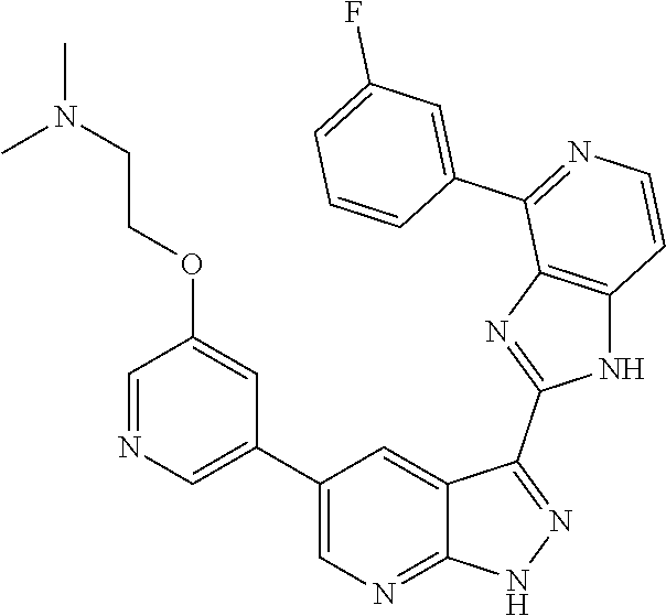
C1(C2=CN=CC(OCCN(C)C)=C2)=CN=C2C(=C1)C(C1=NC3=C(N1)C=CN=C3C1=CC(F)=CC=C1)=NN2
